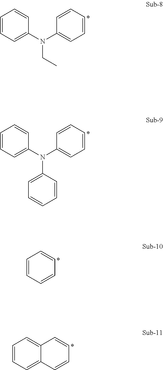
C1=CC=C(N(C2=CC=CC=C2)CC)C=C1.C1=CC=C(N(C2=CC=CC=C2)C2=CC=CC=C2)C=C1.C1=CC=CC=C1.C12=CC=CC=C1C=CC=C2
